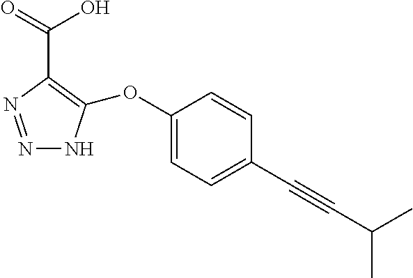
N1=NC(C(O)=O)=C(OC2=CC=C(C#CC(C)C)C=C2)N1
